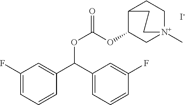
C1(F)=CC=CC(C(C2=CC=CC(F)=C2)OC(=O)OC2C[N+]3(C)CCC2CC3)=C1.[I-]
